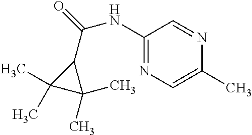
C(NC1=NC=C(C)N=C1)(=O)C1C(C)(C)C1(C)C
